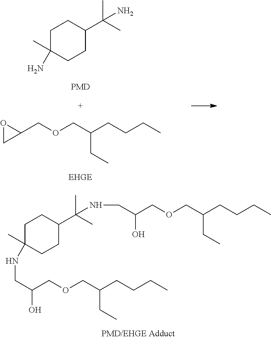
C1(COCC(CCCC)CC)OC1.C1C(C)(N)CCC(C(C)(C)N)C1.C1C(C)(NCC(O)COCC(CCCC)CC)CCC(C(C)(C)NCC(COCC(CC)CCCC)O)C1
